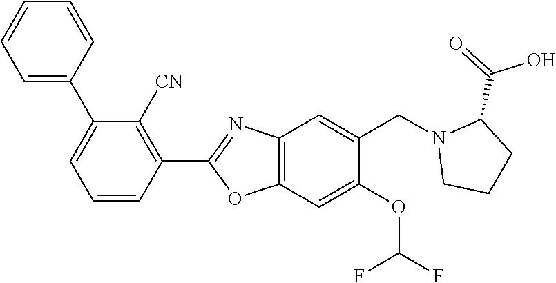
C1(C2=CC=CC=C2)=CC=CC(C2=NC3=C(O2)C=C(OC(F)F)C(CN2CCCC2C(=O)O)=C3)=C1[CN]
